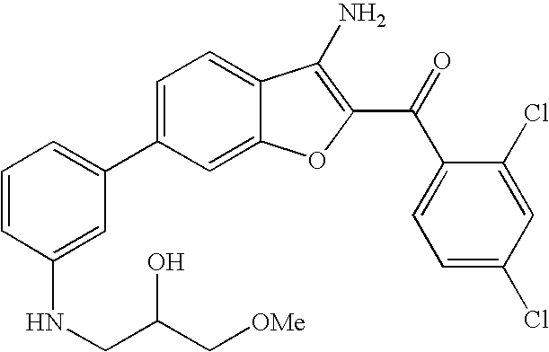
C1=CC(NCC(C[OMe])O)=CC(C2=CC=C3C(=C2)OC(C(C2=CC=C(Cl)C=C2Cl)=O)=C3N)=C1
